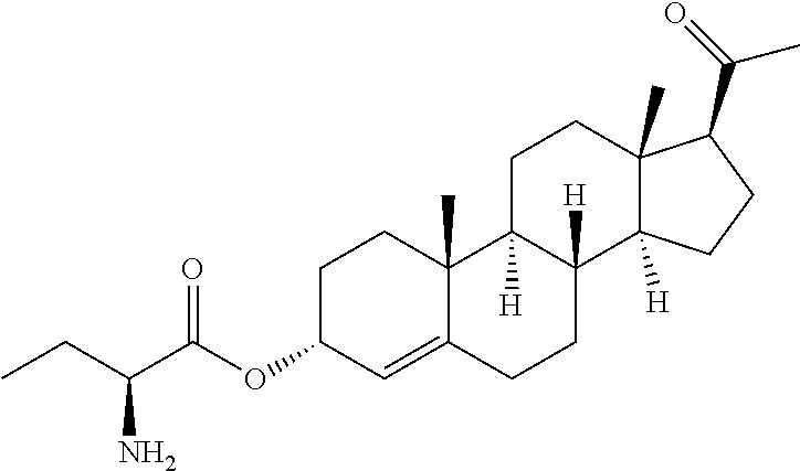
C(C(C(OC1C=C2C(C)(CC1)C1([H])C([H])(CC2)C2([H])C(C)(CC1)C(C(=O)C)CC2)=O)N)C
